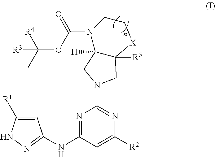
N1=C(NC2=NNC([R1])=C2)C=C([R2])N=C1N1CC2([H])N(C(OC(C)([R3])[R4])=O)CC[X]C2([R5])C1
